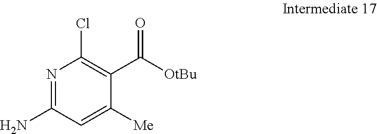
N1=C(N)C=C([Me])C(C([OtBu])=O)=C1Cl
